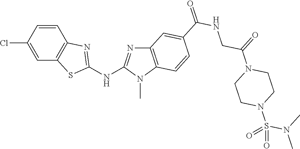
ClC1=CC2=C(C=C1)N=C(NC1=NC3=C(N1C)C=CC(C(NCC(N1CCN(S(=O)(=O)N(C)C)CC1)=O)=O)=C3)S2
